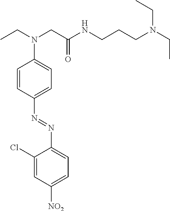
C1(Cl)=CC([NO2])=CC=C1N=NC1=CC=C(N(CC)CC(NCCCN(CC)CC)=O)C=C1
